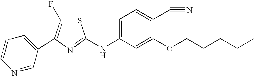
C1=CC=C(C2=C(F)SC(NC3=CC=C(C#N)C(OCCCCC)=C3)=N2)C=N1
